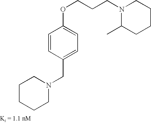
N1(CCCOC2=CC=C(CN3CCCCC3)C=C2)C(C)CCCC1
